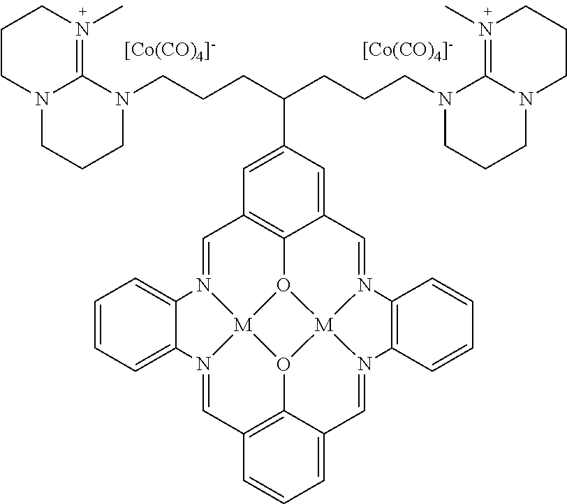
C1=N2[M]34O5C6=C1C=C(C(CCCN1C7=N(C)CCCN7CCC1)CCCN1CCCN7C1=N(C)CCC7)C=C6C=N1[M]56O3C3=C(C=N4C4=CC=CC=C24)C=CC=C3C=N6C2=C1C=CC=C2.[[Co(CO)4]-].[[Co(CO)4]-]
